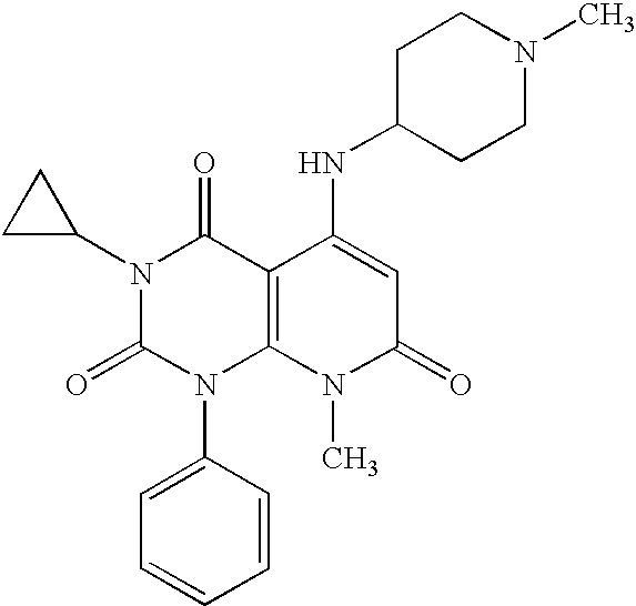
N1(C2CC2)C(=O)N(C2=CC=CC=C2)C2=C(C1=O)C(NC1CCN(C)CC1)=CC(=O)N2C
